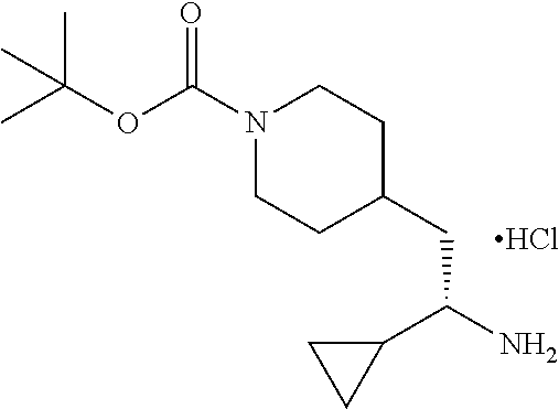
N1(C(OC(C)(C)C)=O)CCC(CC(N)C2CC2)CC1.Cl
